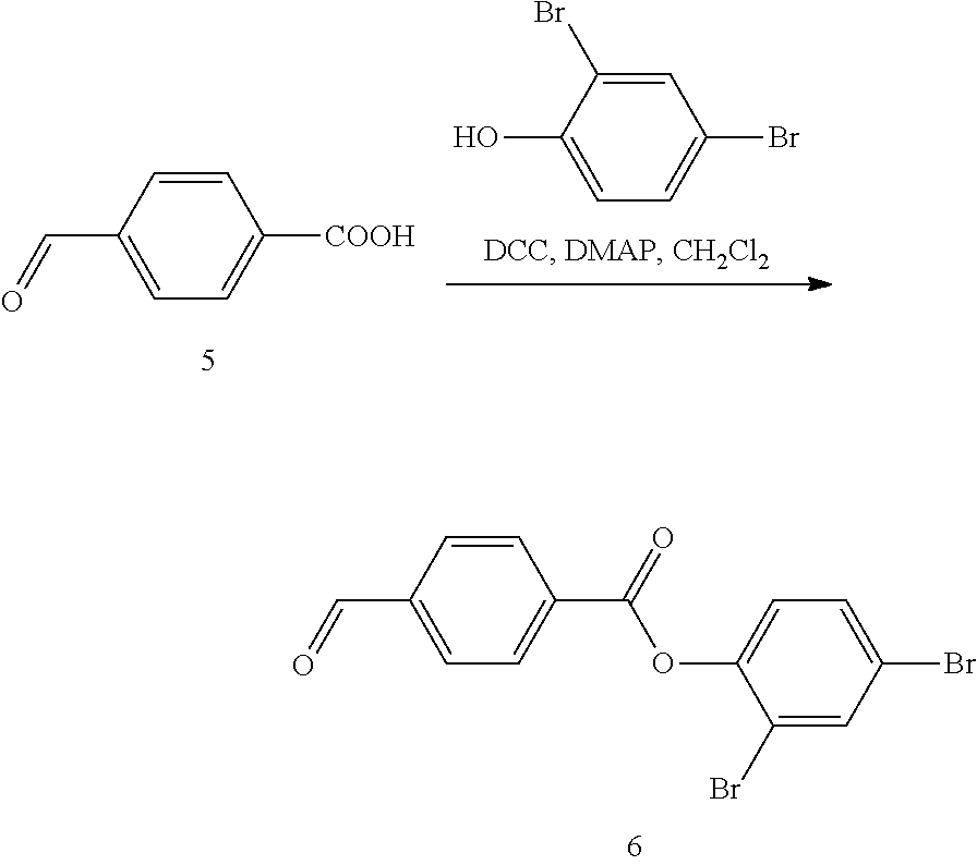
C1=CC(C=O)=CC=C1C(=O)OC1=CC=C(Br)C=C1Br.C1=CC(C=O)=CC=C1[COOH].C1=C(Br)C(O)=CC=C1Br
